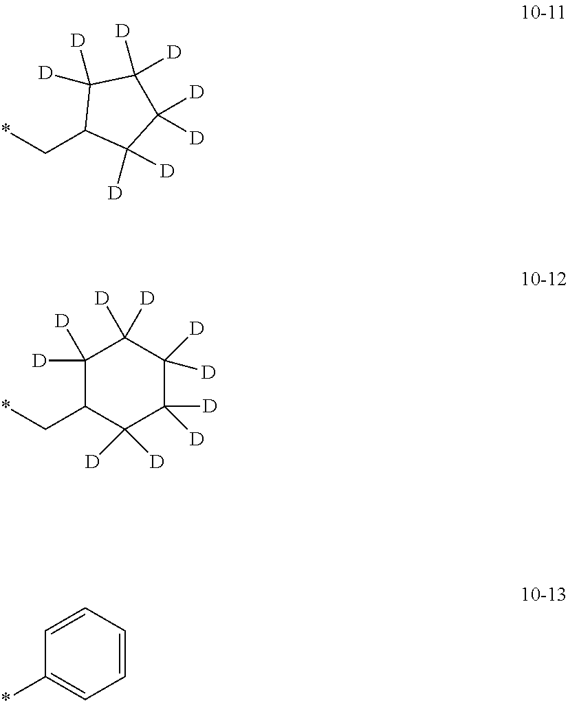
C(C1C([D])([D])C([D])([D])C([D])([D])C1([D])[D])*.C(C1C([D])([D])C([D])([D])C([D])([D])C([D])([D])C1([D])[D])*.*C1=CC=CC=C1
